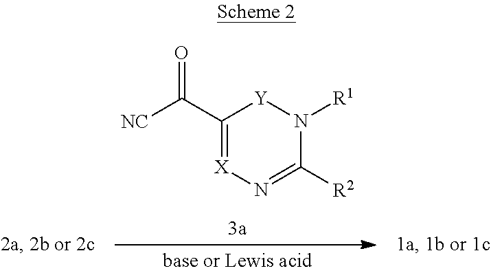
C1(C(=O)[NC])=[X]N=C([R2])N([R1])[Y]1
